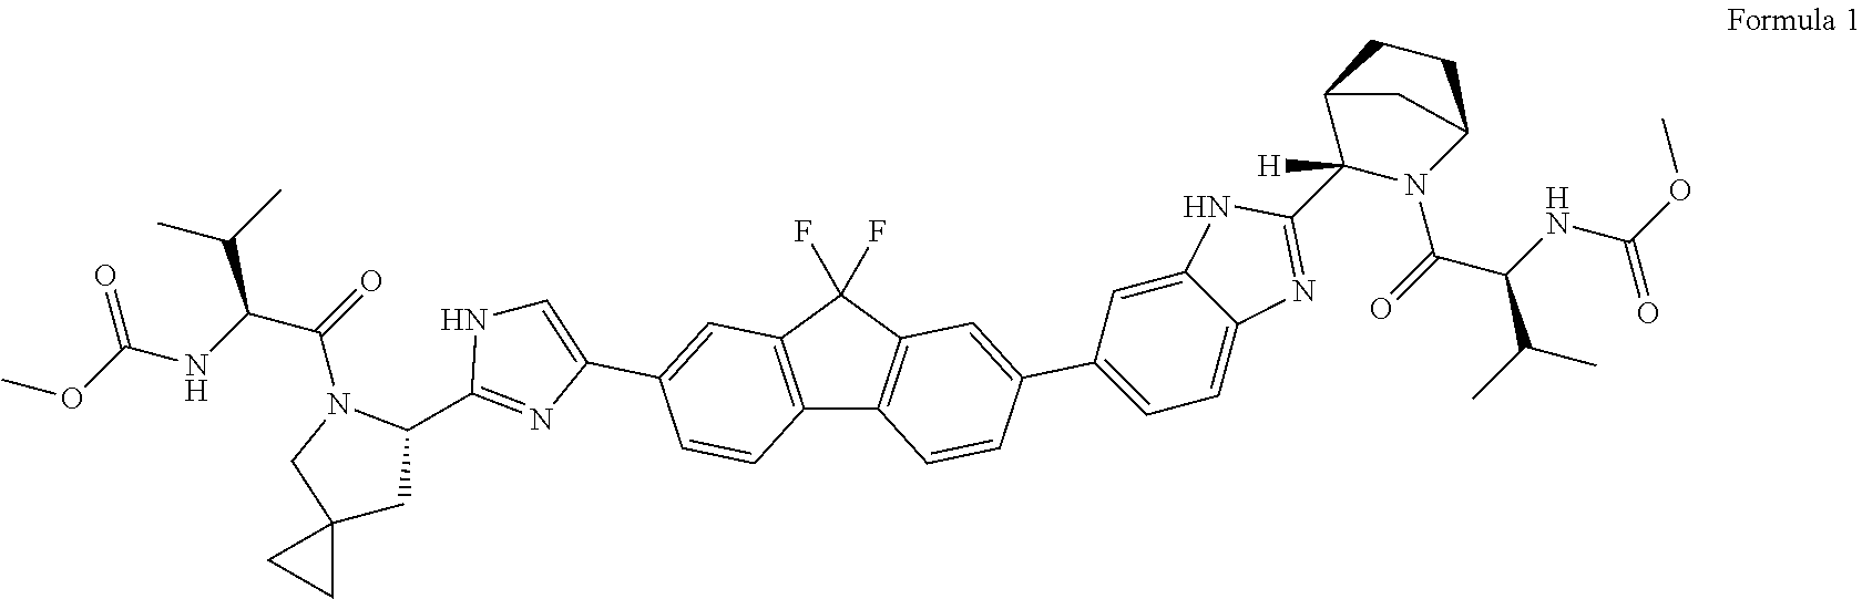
C12=C(C(F)(F)C3=C1C=CC(C1=CC=C4C(=C1)NC(C1([H])N(C(=O)C(NC(=O)OC)C(C)C)C5CCC1C5)=N4)=C3)C=C(C1=CNC(C3CC4(CN3C(=O)C(NC(=O)OC)C(C)C)CC4)=N1)C=C2
